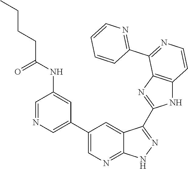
C1=NC=C(C2=CN=C3C(=C2)C(C2=NC4=C(N2)C=CN=C4C2=NC=CC=C2)=NN3)C=C1NC(CCCC)=O
